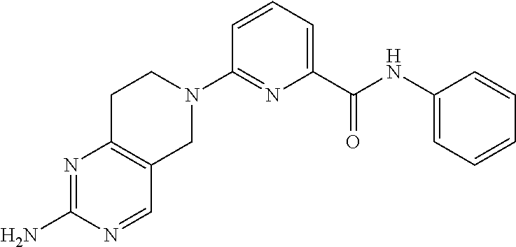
C1=CC=C(C(NC2=CC=CC=C2)=O)N=C1N1CCC2=C(C1)C=NC(N)=N2
